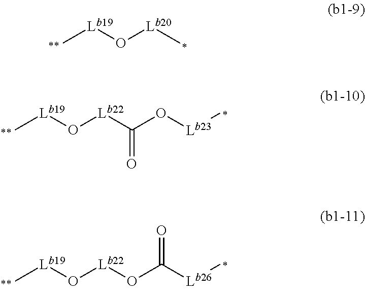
C[Lb19]O[Lb20]C.C[Lb19]O[Lb22]C(O[Lb23]C)=O.C[Lb19]O[Lb22]OC([Lb26]C)=O
